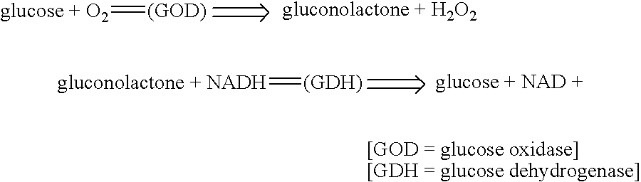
[glucose + O2]=[(GOD)].[gluconolactone + NADH]=[(GDH)]
